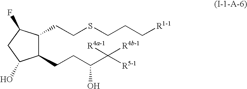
C1(CCC(C([R5-1])([R4a-1])[R4b-1])O)C(CCSCCC[R1-1])C(F)CC1O
